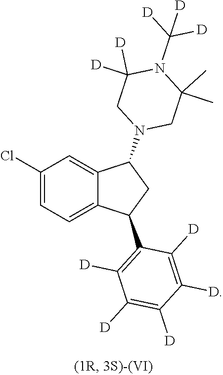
C1(Cl)=CC=C2C(=C1)C(N1CC(C)(C)N(C([D])([D])[D])C([D])([D])C1)CC2C1=C([D])C([D])=C([D])C([D])=C1[D]
